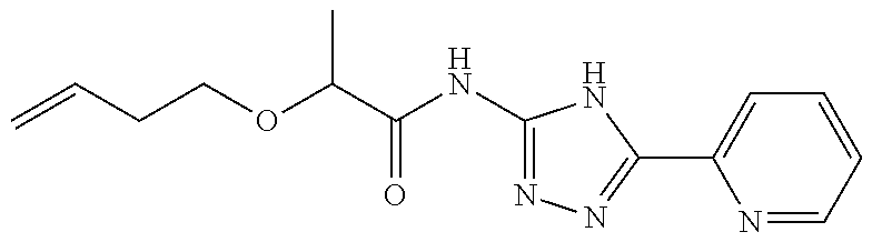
C=CCCOC(C)C(=O)NC1=NN=C(C2=CC=CC=N2)N1
